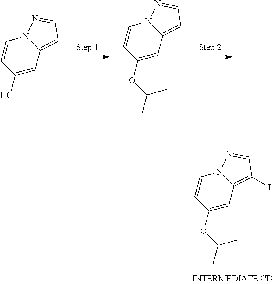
C1=CC(OC(C)C)=CC2=C(I)C=NN12.C1=CC(O)=CC2=CC=NN12.C1=CC(OC(C)C)=CC2=CC=NN12
